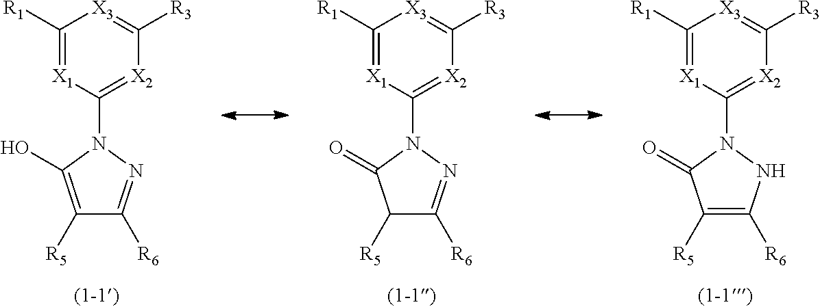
C1([R1])=[X1]C(N2C(=O)C([R5])=C([R6])N2)=[X2]C([R3])=[X3]1.C1([R1])=[X1]C(N2C(=O)C([R5])C([R6])=N2)=[X2]C([R3])=[X3]1.C1([R1])=[X1]C(N2C(O)=C([R5])C([R6])=N2)=[X2]C([R3])=[X3]1
